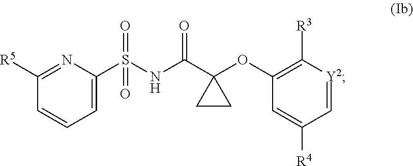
O=S(NC(C1(OC2=C([R3])[Y2]=CC([R4])=C2)CC1)=O)(C1=CC=CC([R5])=N1)=O
